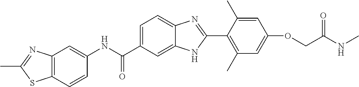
C1(NC(C2=CC=C3C(=C2)NC(C2=C(C)C=C(OCC(NC)=O)C=C2C)=N3)=O)=CC2=C(C=C1)SC(C)=N2
